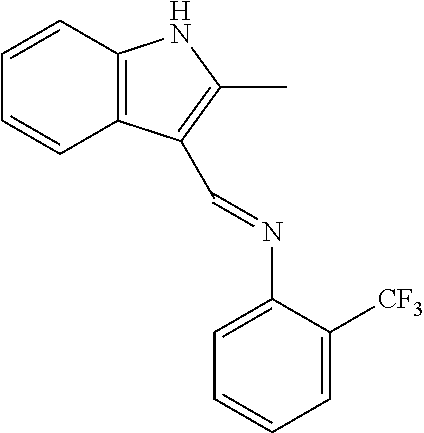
C1=CC2=C(C=C1)C(C=NC1=CC=CC=C1[CF3])=C(C)N2
